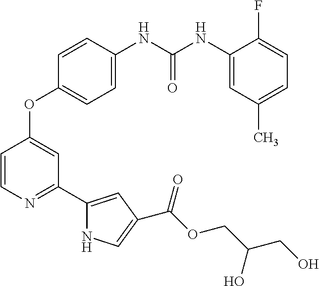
C1=C(NC(NC2=CC(C)=CC=C2F)=O)C=CC(OC2=CC(C3=CC(C(OCC(O)CO)=O)=CN3)=NC=C2)=C1
